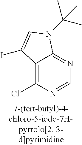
C12=C(Cl)N=CN=C1N(C(C)(C)C)C=C2I
